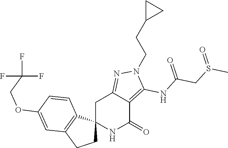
C12(NC(=O)C3=C(NC(CS(C)=O)=O)N(CCC4CC4)N=C3C1)CCC1=C2C=CC(OCC(F)(F)F)=C1
